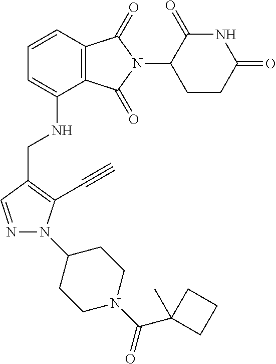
N1=CC(CNC2=CC=CC3=C2C(=O)N(C2CCC(=O)NC2=O)C3=O)=C(C#C)N1C1CCN(C(C2(C)CCC2)=O)CC1
